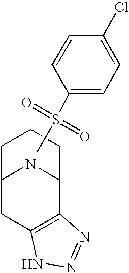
C12CC3=C(C(N1)CCC2)N=NN3.S(=O)(C1=CC=C(Cl)C=C1)(=O)C
